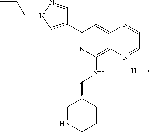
C1(C2=NC(NCC3CNCCC3)=C3C(=C2)N=CC=N3)=CN(CCC)N=C1.[H]Cl
